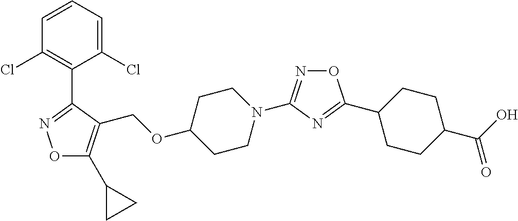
O1C(C2CC2)=C(COC2CCN(C3=NOC(C4CCC(C(O)=O)CC4)=N3)CC2)C(C2=C(Cl)C=CC=C2Cl)=N1
